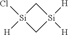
C1[Si](Cl)([H])C[Si]1([H])[H]
